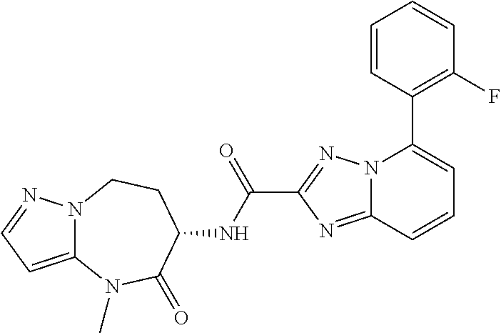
N12C(=CC=N1)N(C)C(=O)C(NC(C1=NN3C(=N1)C=CC=C3C1=C(F)C=CC=C1)=O)CC2
